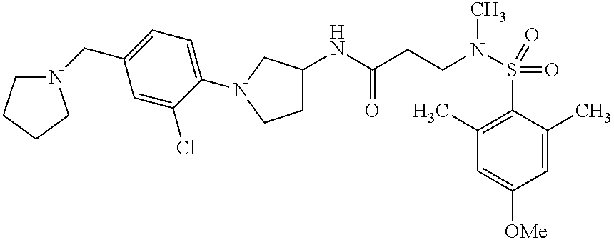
N(C(CCN(S(=O)(=O)C1=C(C)C=C([OMe])C=C1C)C)=O)C1CCN(C2=CC=C(CN3CCCC3)C=C2Cl)C1
